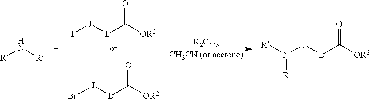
I[J][L]C(=O)[OR2].Br[J][L]C(=O)[OR2].[R]N[R].[K2CO3].[CH3CN (or acetone)].[R]N([J][L]C(=O)[OR2])[R]
